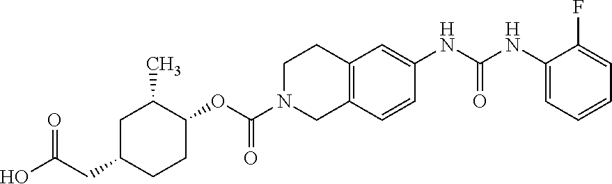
C1(NC(NC2=CC3=C(C=C2)CN(C(OC2CCC(CC(O)=O)CC2C)=O)CC3)=O)=CC=CC=C1F
